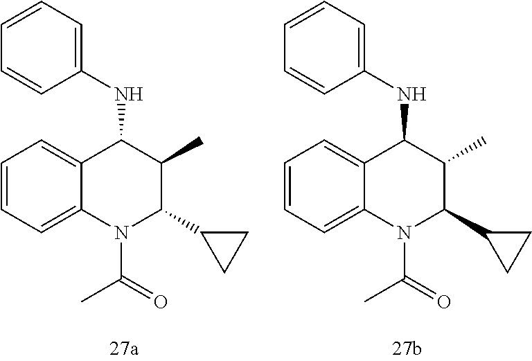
C1=CC=C2C(=C1)C(NC1=CC=CC=C1)C(C)C(C1CC1)N2C(=O)C.C1=CC=C2C(=C1)C(NC1=CC=CC=C1)C(C)C(C1CC1)N2C(=O)C
